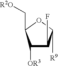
C1([OR3])C(F)C([R9])OC1C[R2O]
